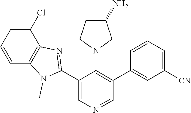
C1(Cl)=CC=CC2=C1N=C(C1=CN=CC(C3=CC([CN])=CC=C3)=C1N1CC(N)CC1)N2C
